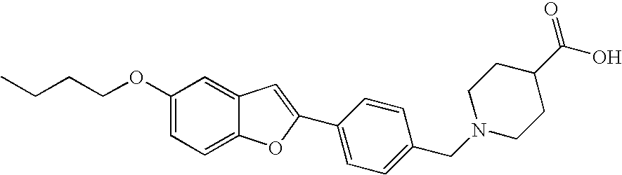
O(C1=CC=C2C(=C1)C=C(C1=CC=C(CN3CCC(C(O)=O)CC3)C=C1)O2)CCCC
